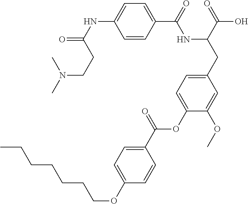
C1=CC(C(=O)NC(CC2=CC=C(OC(C3=CC=C(OCCCCCCC)C=C3)=O)C(OC)=C2)C(=O)O)=CC=C1NC(CCN(C)C)=O
